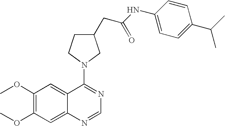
C12=CC(OC)=C(OC)C=C1N=CN=C2N1CCC(CC(NC2=CC=C(C(C)C)C=C2)=O)C1
